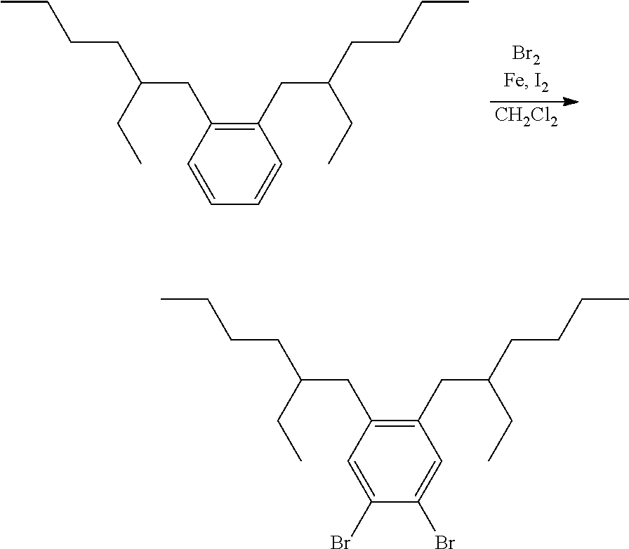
C1(CC(CC)CCCC)=C(CC(CC)CCCC)C=CC=C1.[CH2Cl2].C1(CC(CC)CCCC)=C(CC(CC)CCCC)C=C(Br)C(Br)=C1
